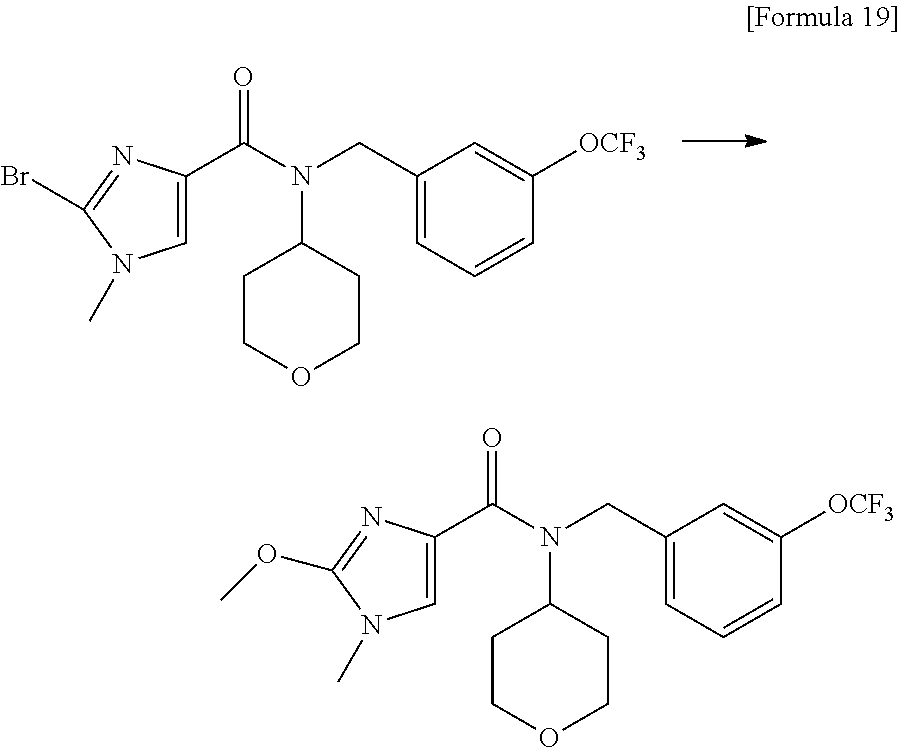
O=C(C1=CN(C)C(Br)=N1)N(C1CCOCC1)CC1=CC=CC([OCF3])=C1.O=C(C1=CN(C)C(OC)=N1)N(C1CCOCC1)CC1=CC=CC([OCF3])=C1
